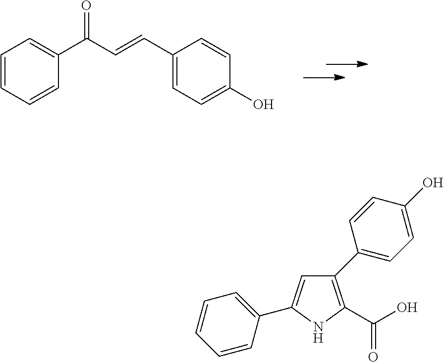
C1=CC=CC(C(C=CC2=CC=C(O)C=C2)=O)=C1.C1(C2=CC=C(O)C=C2)=C(C(O)=O)NC(C2=CC=CC=C2)=C1
